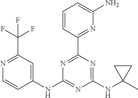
C1(NC2=NC(NC3(C)CC3)=NC(C3=NC(N)=CC=C3)=N2)=CC(C(F)(F)F)=NC=C1
